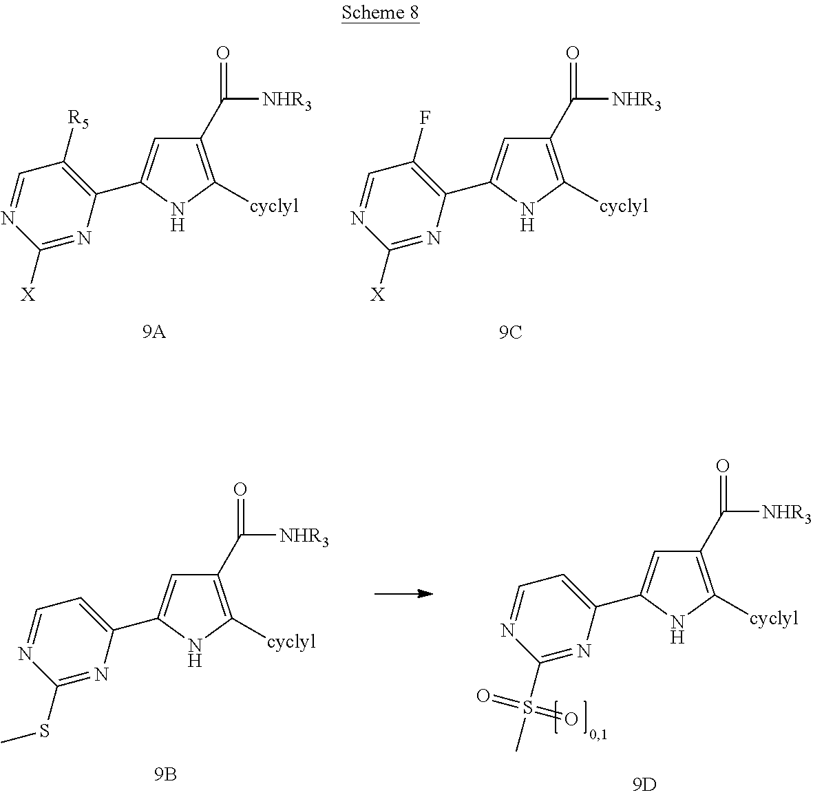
C1(C2=CC(C(=O)[NHR3])=C([cyclyl])N2)=C([R5])C=NC([X])=N1.C1(C2=CC(C(=O)[NHR3])=C([cyclyl])N2)=C(F)C=NC([X])=N1.C1(C2=CC(C(=O)[NHR3])=C([cyclyl])N2)=CC=NC(SC)=N1.C1(C2=CC(C(=O)[NHR3])=C([cyclyl])N2)=CC=NC(S(=O)(=O)C)=N1
